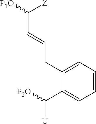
C1(CC=CC([P1O])[Z])=CC=CC=C1C([P2O])[U]
